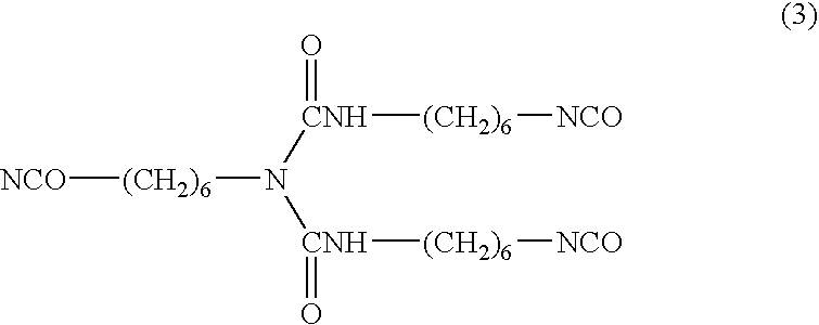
[CNH]([(CH2)6][NCO])(=O)N([CNH]([(CH2)6][NCO])=O)[(CH2)6][NCO]
